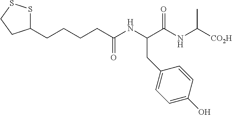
C1(CCCCC(NC(C(NC([CO2H])C)=O)CC2=CC=C(O)C=C2)=O)SSCC1
